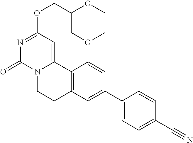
C1(COC2=NC(=O)N3C(=C2)C2=C(CC3)C=C(C3=CC=C(C#N)C=C3)C=C2)COCCO1
